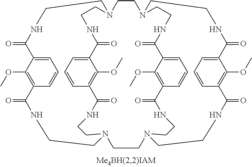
C1=CC2=C(OC)C(=C1)C(=O)NCCN1CCNC(=O)C3=CC=CC(=C3OC)C(=O)NCCN(CCN3CCNC(=O)C4=C(OC)C(=CC=C4)C(=O)NCCN(CCNC(=O)C4=CC=CC(=C4OC)C(=O)NCC3)CC1)CCNC2=O
